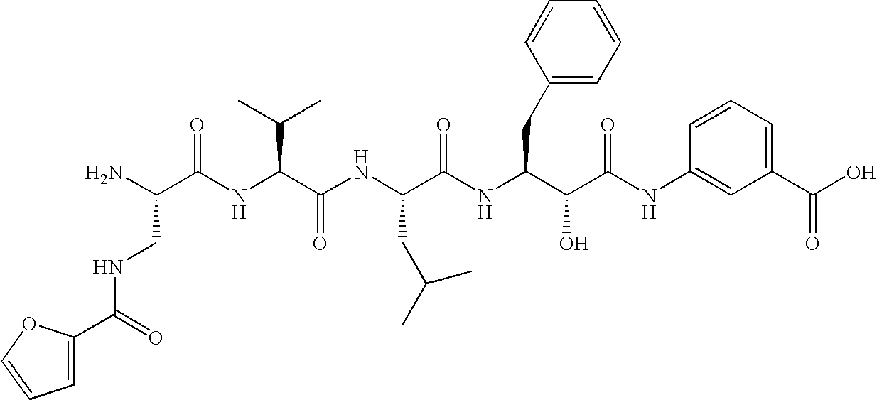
N(C(=O)C1=CC=CO1)CC(N)C(=O)NC(C(C)C)C(=O)NC(CC(C)C)C(=O)NC(CC1=CC=CC=C1)C(O)C(=O)NC1=CC(C(O)=O)=CC=C1
